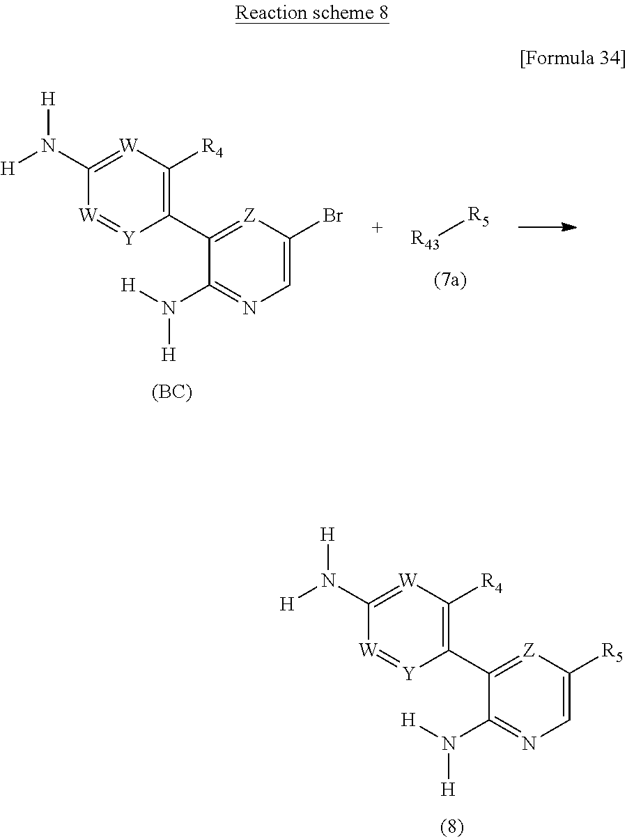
C1(N([H])[H])=NC=C([R5])[Z]=C1C1=C([R4])[W]=C(N([H])[H])[W]=[Y]1.[R43][R5].C1(N([H])[H])=NC=C(Br)[Z]=C1C1=C([R4])[W]=C(N([H])[H])[W]=[Y]1.[(BC)]
